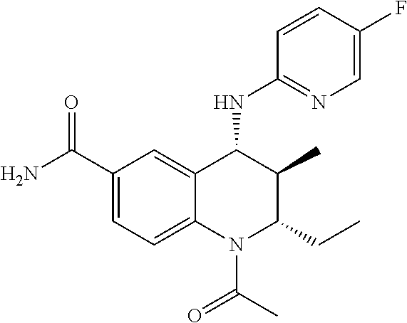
C1(C(N)=O)=CC=C2C(=C1)C(NC1=NC=C(F)C=C1)C(C)C(CC)N2C(C)=O
